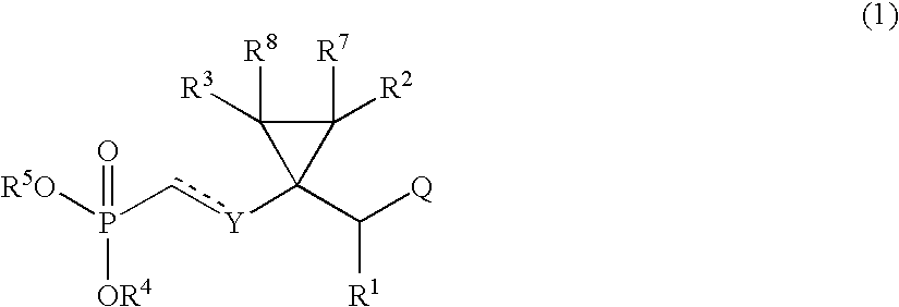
[R5O]P(c[Y]C1(C([Q])[R1])C([R8])([R3])C1([R7])[R2])([OR4])=O
